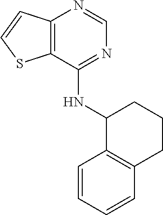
C12=C(N=CN=C1NC1C3=C(C=CC=C3)CCC1)C=CS2
